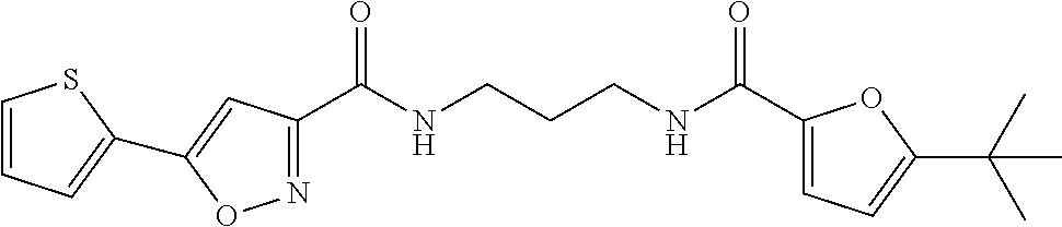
C1(C(NCCCNC(C2=CC=C(C(C)(C)C)O2)=O)=O)=NOC(C2=CC=CS2)=C1
